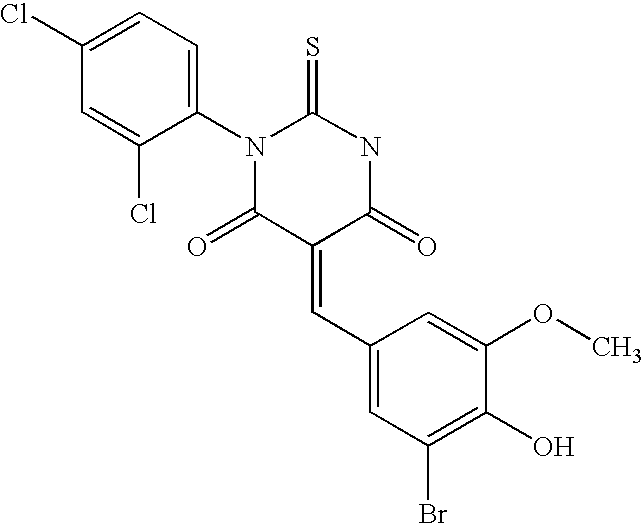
S=C1N(C2=CC=C(Cl)C=C2Cl)C(=O)C(=CC2=CC(Br)=C(O)C(OC)=C2)C(=O)N1
